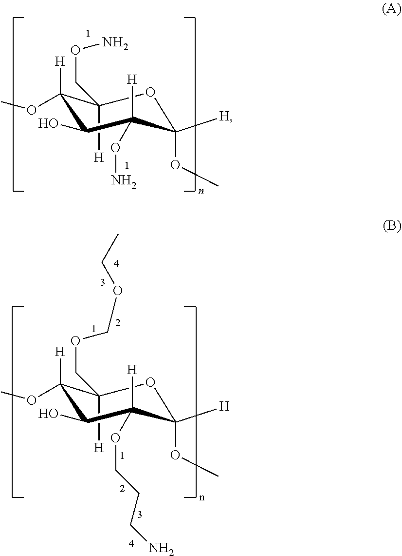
[H]C1(CON)C(OC)([H])C(O)C([H])(ON)C(OC)([H])O1.[H]C1(COCOCC)C(OC)([H])C(O)C([H])(OCCCN)C(OC)([H])O1
